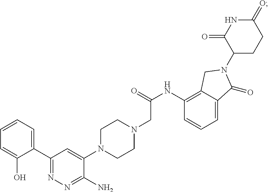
N(C1=C2C(=CC=C1)C(=O)N(C1CCC(=O)NC1=O)C2)C(=O)CN1CCN(C2=CC(C3=CC=CC=C3O)=NN=C2N)CC1
